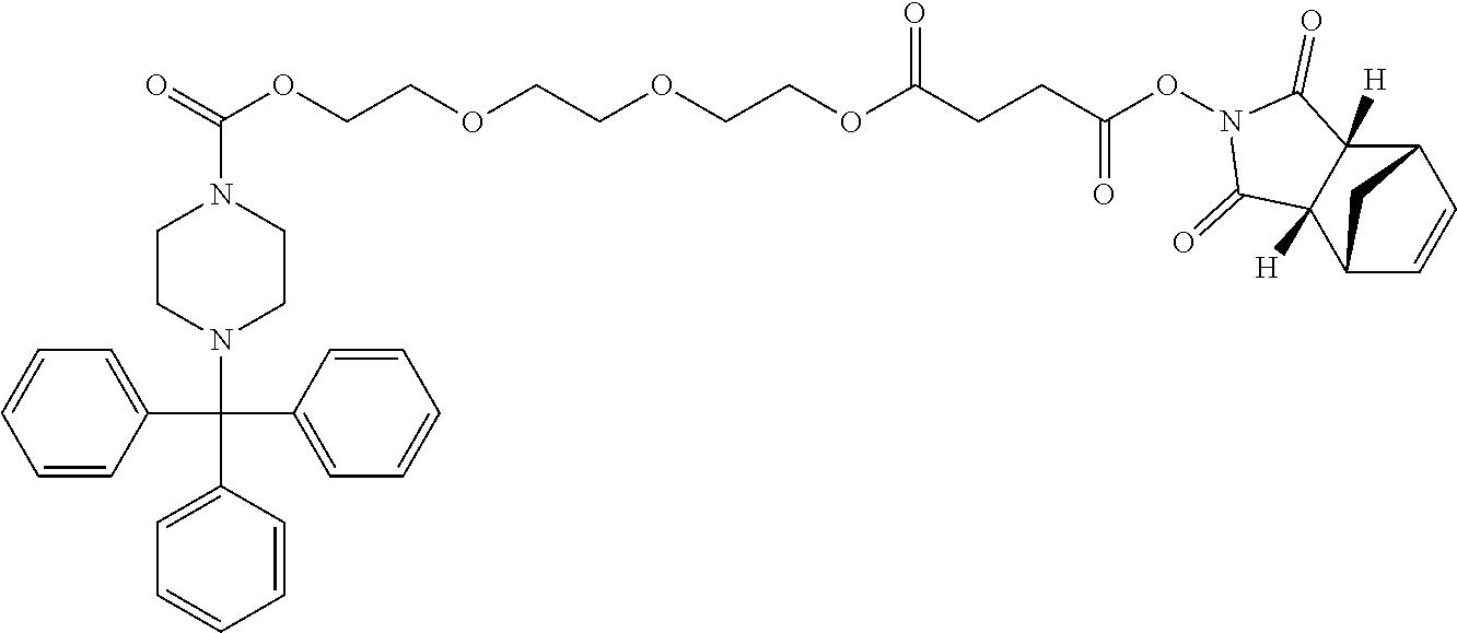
C1(C(C2=CC=CC=C2)(N2CCN(C(OCCOCCOCCOC(CCC(ON3C(=O)C4([H])C([H])(C3=O)C3C=CC4C3)=O)=O)=O)CC2)C2=CC=CC=C2)=CC=CC=C1
